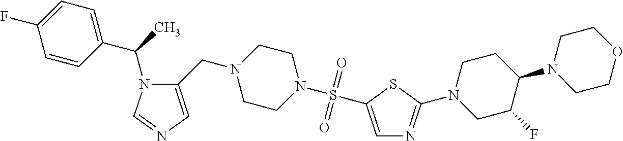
C1=CC(C(C)N2C(CN3CCN(S(=O)(=O)C4=CN=C(N5CC(F)C(N6CCOCC6)CC5)S4)CC3)=CN=C2)=CC=C1F
